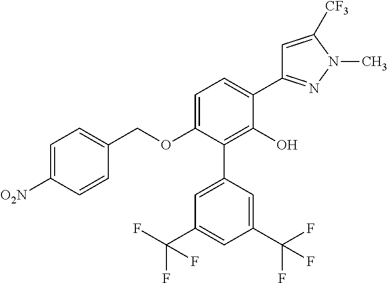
C1(OCC2=CC=C([O2N])C=C2)=CC=C(C2=NN(C)C([CF3])=C2)C(O)=C1C1=CC(C(F)(F)F)=CC(C(F)(F)F)=C1
